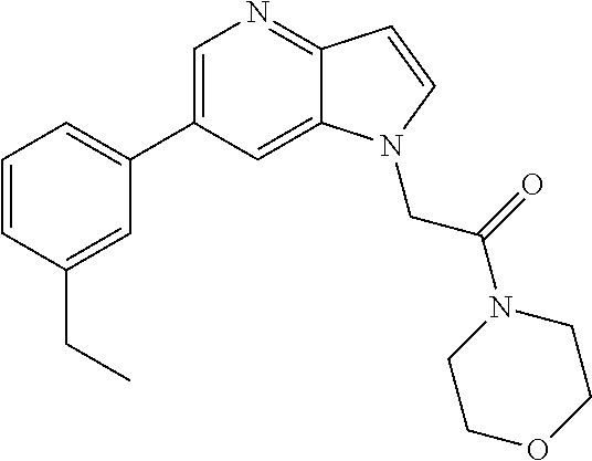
C1=C(C2=CC=CC(CC)=C2)C=C2C(=N1)C=CN2CC(N1CCOCC1)=O
